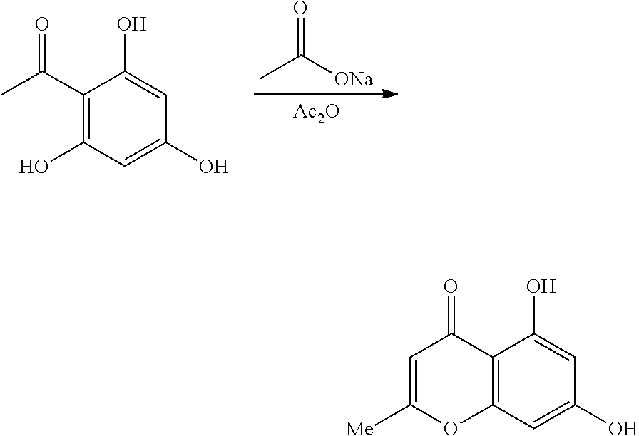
C12=C(C=C(O)C=C1O)OC([Me])=CC2=O.[ONa]C(C)=O.[Ac2O].C1(C(C)=O)=C(O)C=C(O)C=C1O
